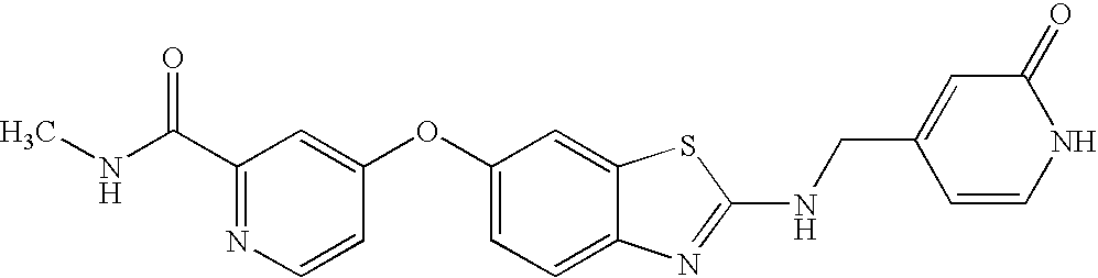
N1=C(C(=O)NC)C=C(OC2=CC=C3C(=C2)SC(NCC2=CC(=O)NC=C2)=N3)C=C1
